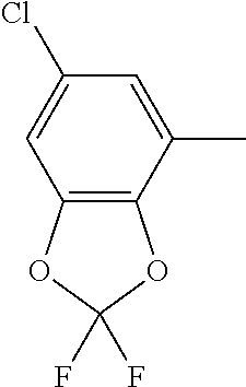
C1=C(C)C2=C(C=C1Cl)OC(F)(F)O2
